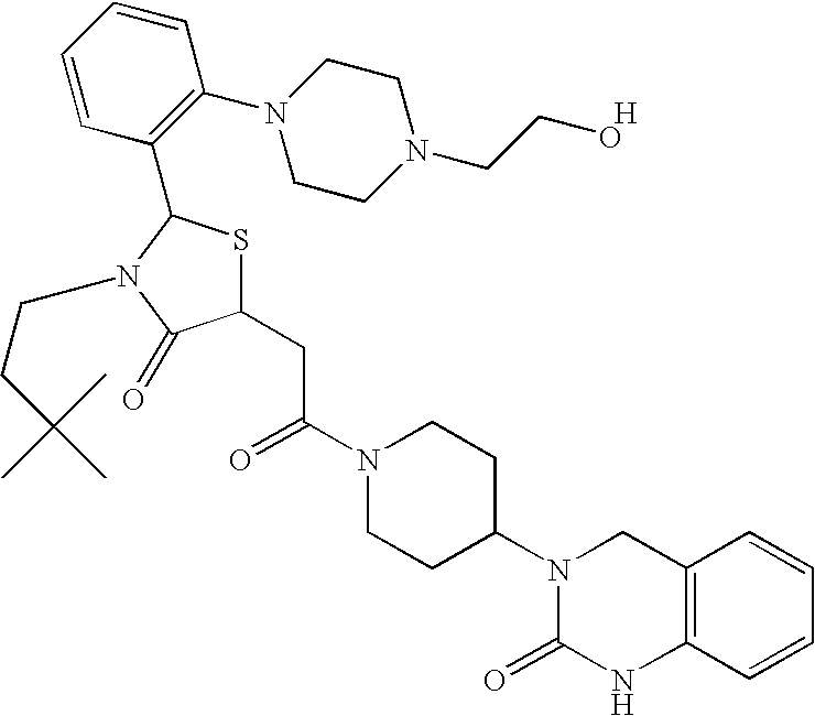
C(C(N1CCC(N2C(=O)NC3=C(C2)C=CC=C3)CC1)=O)C1SC(C2=C(N3CCN(CCO)CC3)C=CC=C2)N(CCC(C)(C)C)C1=O.[H]
